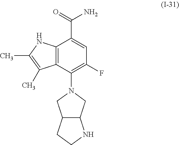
C12=C(C(N3CC4C(C3)NCC4)=C(F)C=C1C(=O)N)C(C)=C(C)N2
